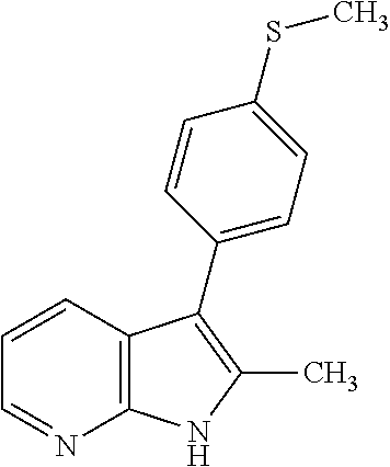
C12=C(C=CC=N1)C(C1=CC=C(SC)C=C1)=C(C)N2
